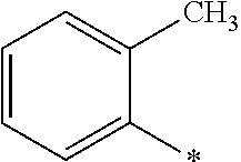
C1=CC=C(*)C(C)=C1
